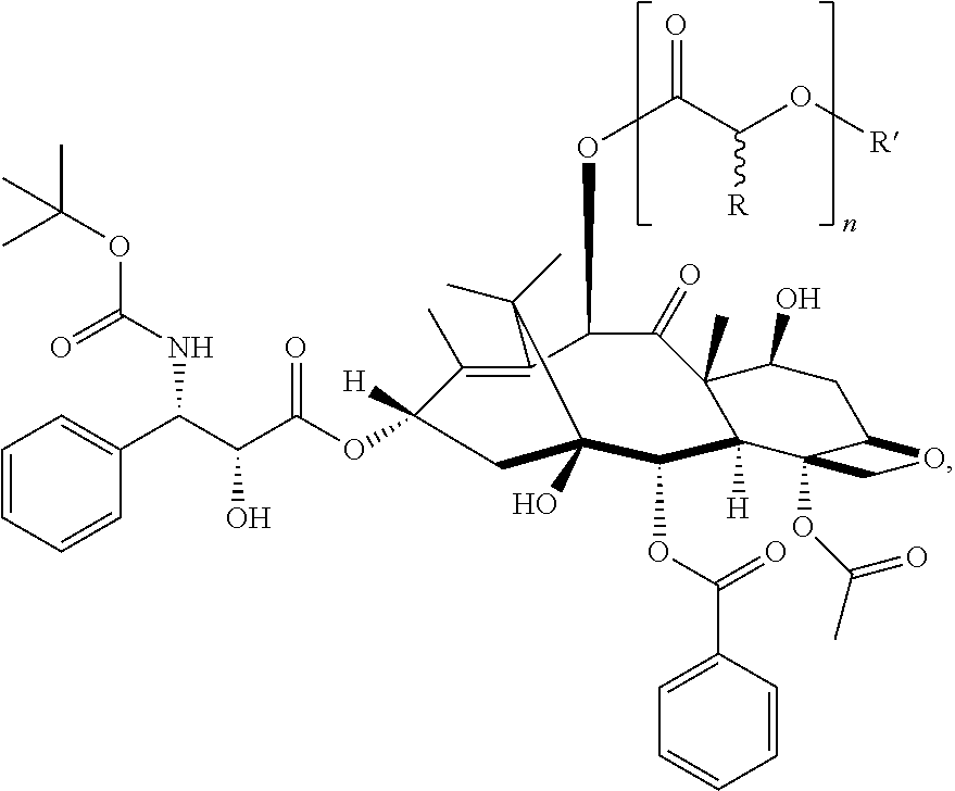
C1(C)=C2C(C)(C)C(O)(C(OC(=O)C3=CC=CC=C3)C3([H])C(C)(C(O)CC4C3(OC(C)=O)CO4)C(=O)C2OC(=O)C(O[R])[R])CC1([H])OC(C(C(C1=CC=CC=C1)NC(=O)OC(C)(C)C)O)=O
